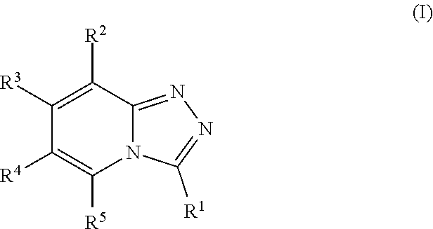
C1([R3])=C([R2])C2=NN=C([R1])N2C([R5])=C1[R4]
